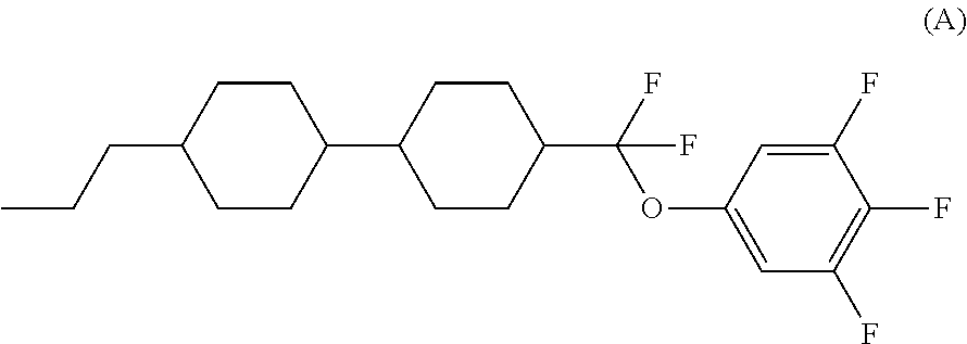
C1CC(C2CCC(C(OC3=CC(F)=C(F)C(F)=C3)(F)F)CC2)CCC1CCC
